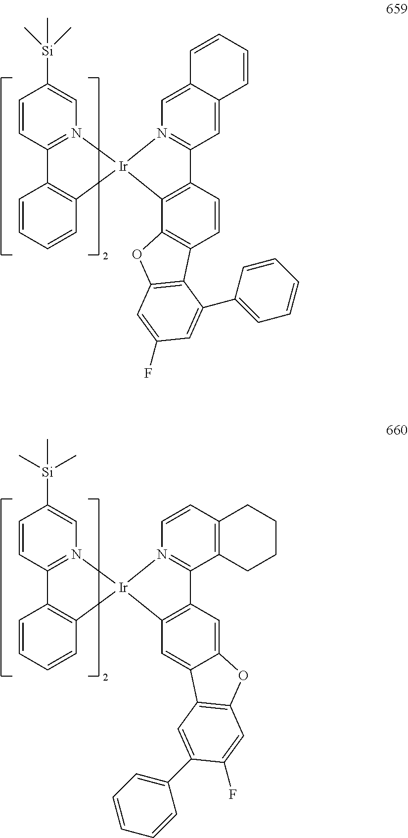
C1=CC2=N(C=C1[Si](C)(C)C)[Ir]1(C3=C2C=CC=C3)N2=C(C=C3C(=C2)C=CC=C3)C2=C1C1=C(C=C2)C2=C(O1)C=C(F)C=C2C1=CC=CC=C1.C1=CC2=N(C=C1[Si](C)(C)C)[Ir]1(C3=C2C=CC=C3)N2=C(C3=C(C=C2)CCCC3)C2=C1C=C1C(=C2)OC2=C1C=C(C1=CC=CC=C1)C(F)=C2
